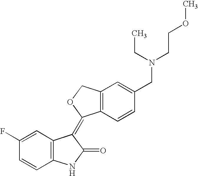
C1=C(F)C=CC2=C1C(=C1C3=C(C=C(CN(CCOC)CC)C=C3)CO1)C(=O)N2
